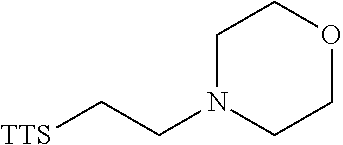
C1N(CC[TTS])CCOC1
